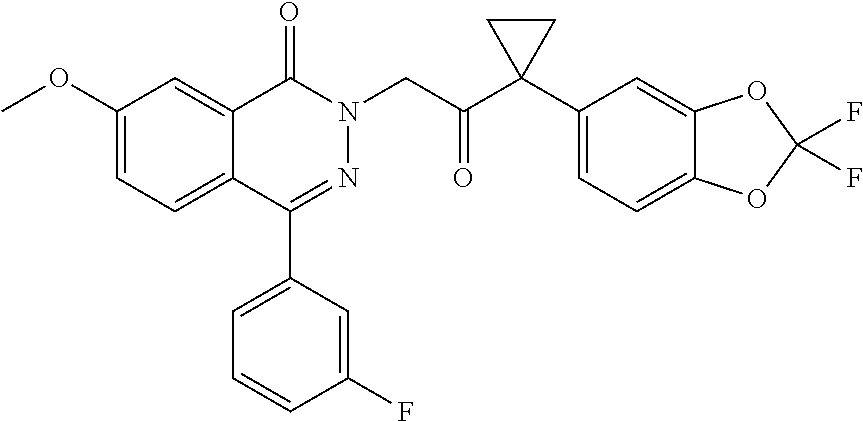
C1(OC)=CC=C2C(=C1)C(=O)N(CC(C1(C3=CC=C4C(=C3)OC(F)(F)O4)CC1)=O)N=C2C1=CC=CC(F)=C1
